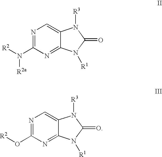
N1=C(N([R2])[R2a])N=C2C(=C1)N([R3])C(=O)N2[R1].N1=C(O[R2])N=C2C(=C1)N([R3])C(=O)N2[R1]
